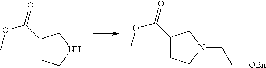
C1(C(=O)OC)CCN(CC[OBn])C1.C1(C(=O)OC)CCNC1
